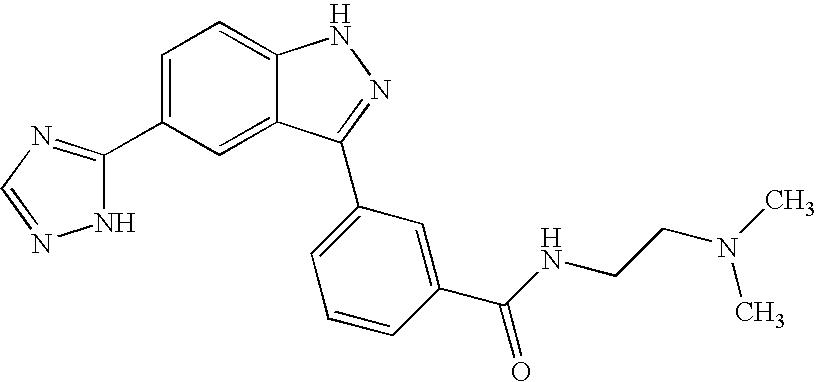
C1=C(C2=NC=NN2)C=C2C(=C1)NN=C2C1=CC=CC(C(NCCN(C)C)=O)=C1
